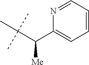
C1(C(C(C)(C)C)[Me])=CC=CC=N1
